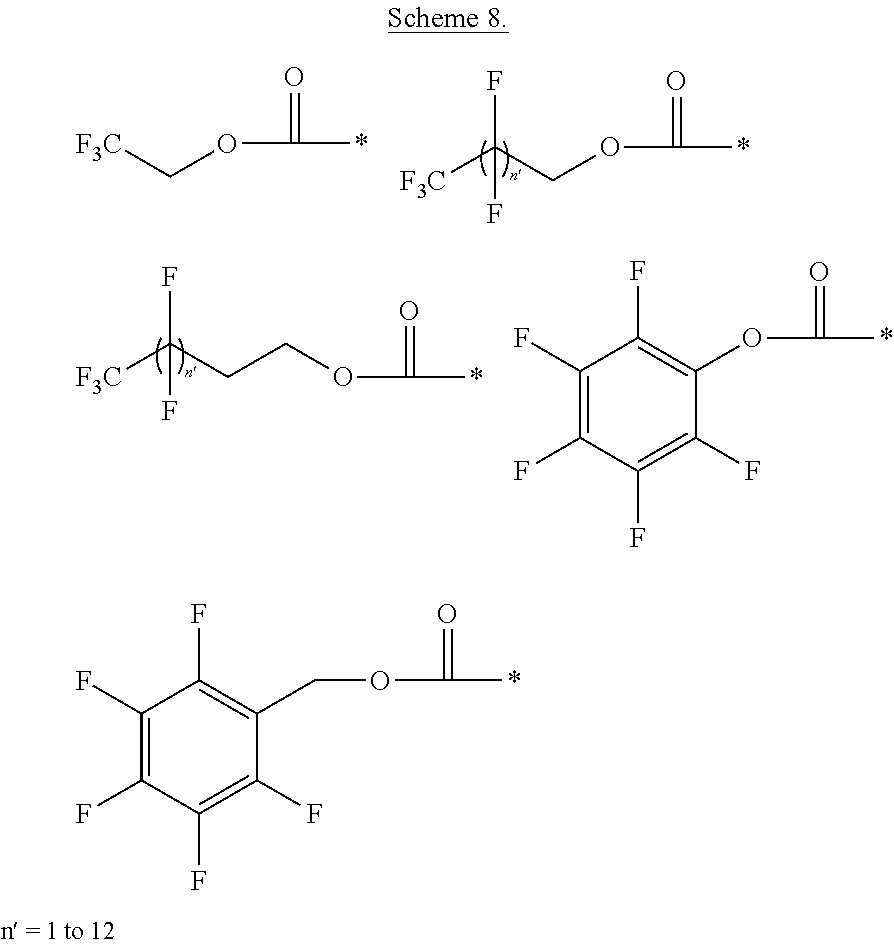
C(COC(=O)*)([F3C])(F)F.[F3C]COC(=O)*.C(CCOC(=O)*)([F3C])(F)F.C1(F)=C(F)C(F)=C(F)C(OC(=O)*)=C1F.C1(F)=C(F)C(F)=C(F)C(COC(=O)*)=C1F
